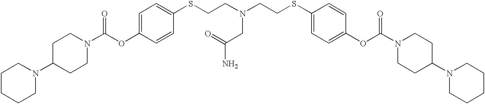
C1CCCN(C2CCN(C(OC3=CC=C(SCCN(CCSC4=CC=C(OC(N5CCC(N6CCCCC6)CC5)=O)C=C4)CC(N)=O)C=C3)=O)CC2)C1
